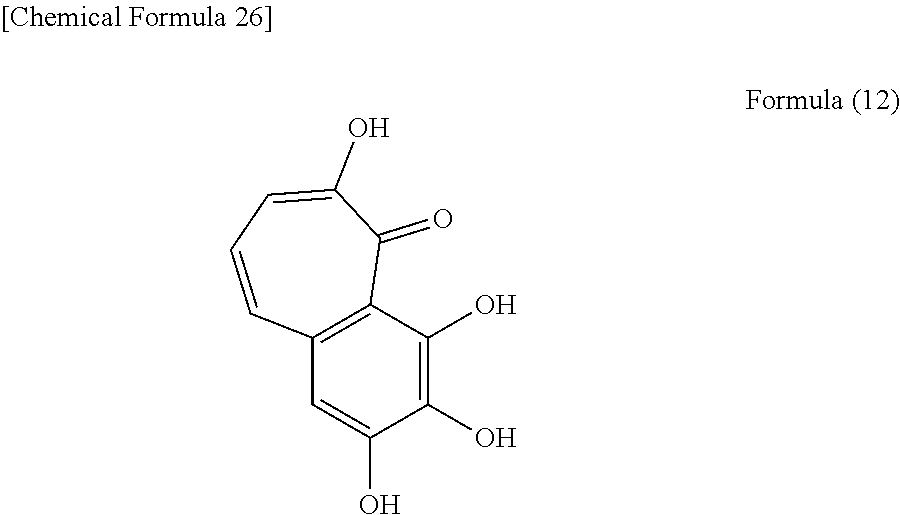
C12=C(C(O)=C(O)C(O)=C1)C(=O)C(O)=CC=C2
